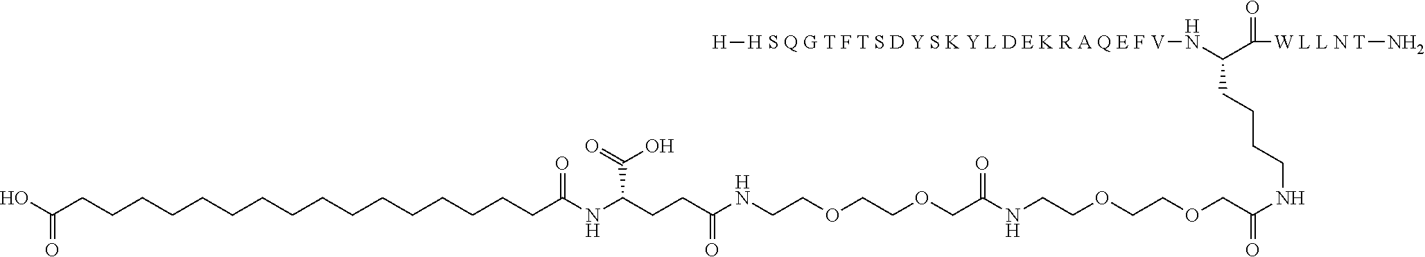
OC(CCCCCCCCCCCCCCCCC(NC(CCC(NCCOCCOCC(NCCOCCOCC(NCCCCC(N[H S Q G T F T S D Y S K Y L D E K R A Q E F V][H])C(=O)[W L L N T]N)=O)=O)=O)C(O)=O)=O)=O
